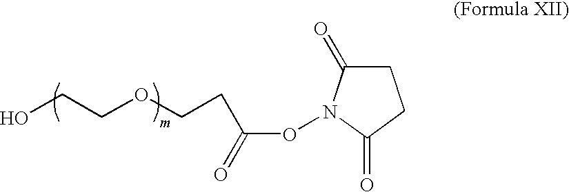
C(ON1C(=O)CCC1=O)(=O)CCOCCO
